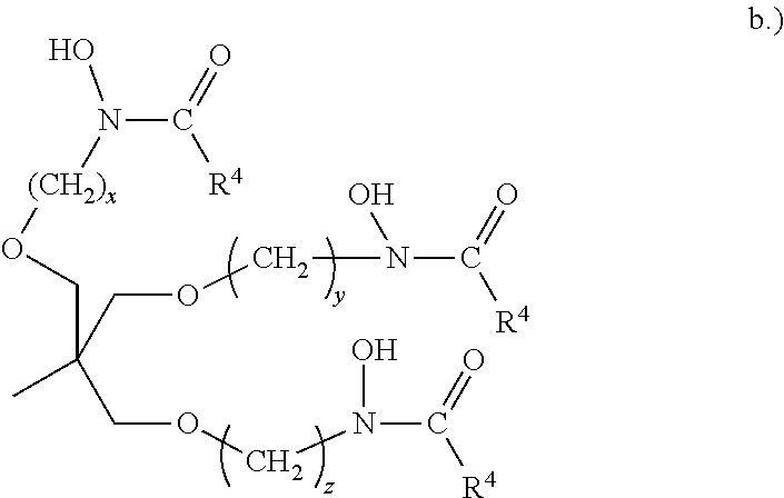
C(C(COCN(C(=O)[R4])O)(COCN(O)C(=O)[R4])C)O[(CH2)x]N(C(=O)[R4])O
